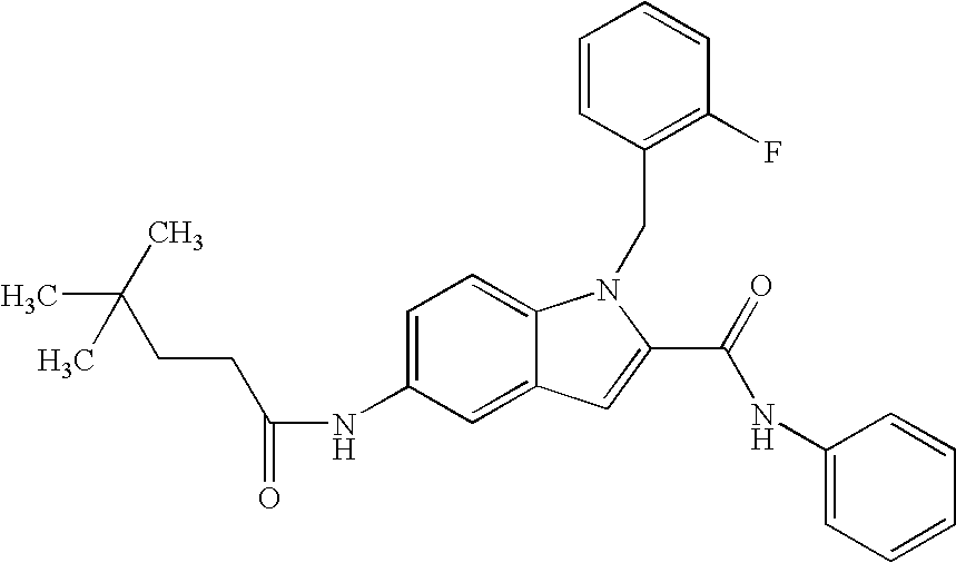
C1=C(NC(CCC(C)(C)C)=O)C=C2C(=C1)N(CC1=C(F)C=CC=C1)C(C(=O)NC1=CC=CC=C1)=C2
